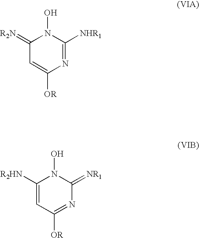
C1(=[R2N])C=C([OR])N=C([NHR1])N1O.C1(=[NR1])N=C([OR])C=C([R2HN])N1O
